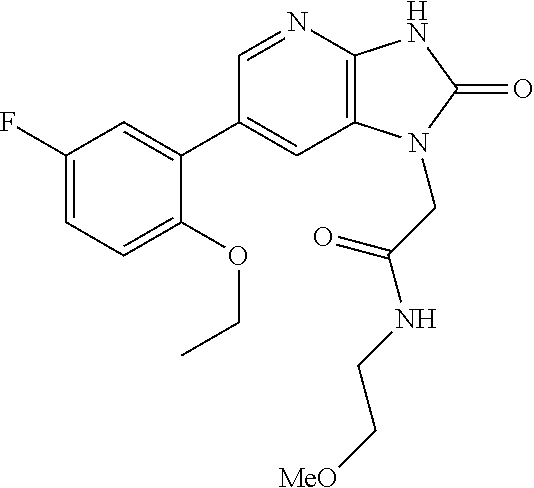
C1(C2=CC(F)=CC=C2OCC)=CC2=C(N=C1)NC(=O)N2CC(NCC[MeO])=O
